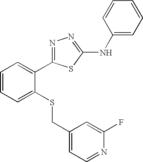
C1=CC=CC=C1NC1=NN=C(C2=CC=CC=C2SCC2=CC=NC(F)=C2)S1
